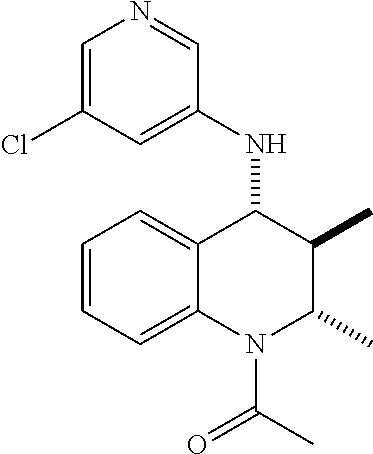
C1=CC=C2C(=C1)C(NC1=CC(Cl)=CN=C1)C(C)C(C)N2C(C)=O
